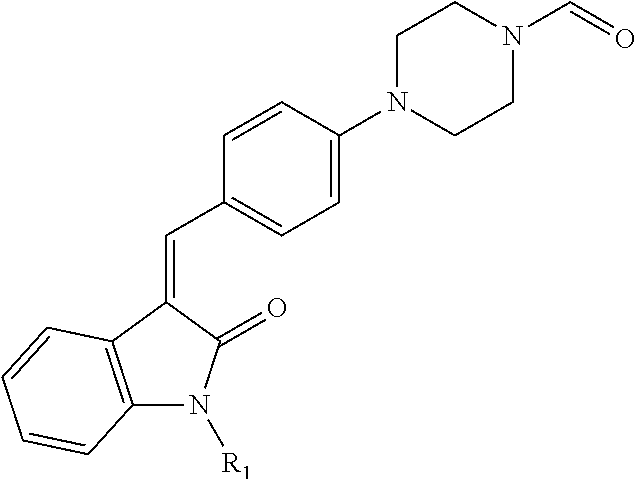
C12=C(C(=CC3=CC=C(N4CCN(C=O)CC4)C=C3)C(=O)N1[R1])C=CC=C2
